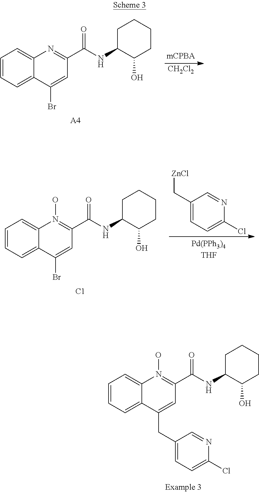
C1=CC=C2C(=C1)N(O)=C(C(NC1CCCCC1O)=O)C=C2CC1=CC=C(Cl)N=C1.C1=CC=C2C(=C1)N=C(C(NC1CCCCC1O)=O)C=C2Br.[A4].[CH2Cl2].C1=CC=C2C(=C1)N(O)=C(C(NC1CCCCC1O)=O)C=C2Br.[C1].C1(C[ZnCl])=CC=C(Cl)N=C1
